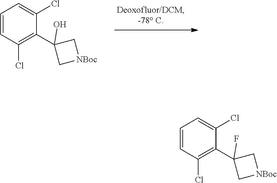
C1=CC(Cl)=C(C2(O)C[NBoc]C2)C(Cl)=C1.C1=CC(Cl)=C(C2(F)C[NBoc]C2)C(Cl)=C1
